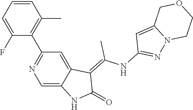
C1=CC=C(F)C(C2=NC=C3C(=C2)C(=C(NC2=NN4C(=C2)COCC4)C)C(=O)N3)=C1C
